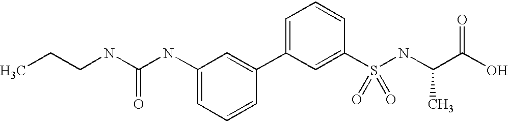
C(NC(=O)NC1=CC=CC(C2=CC=CC(S(=O)(NC(C)C(=O)O)=O)=C2)=C1)CC
